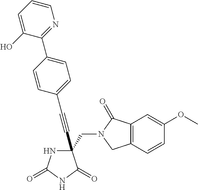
C(#CC1(CN2C(=O)C3=C(C2)C=CC(OC)=C3)NC(=O)NC1=O)C1=CC=C(C2=NC=CC=C2O)C=C1
